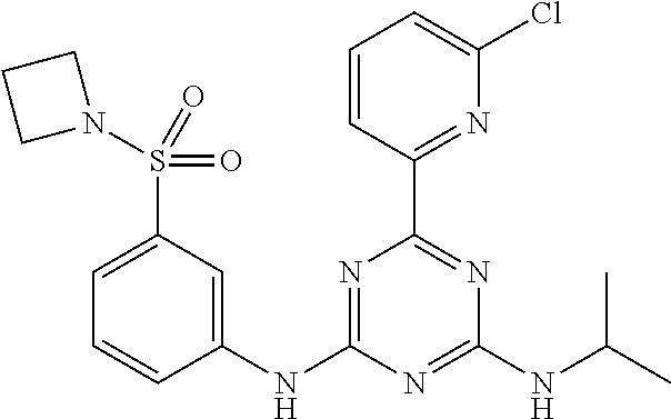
C1(NC2=NC(C3=NC(Cl)=CC=C3)=NC(NC(C)C)=N2)=CC(S(=O)(N2CCC2)=O)=CC=C1
